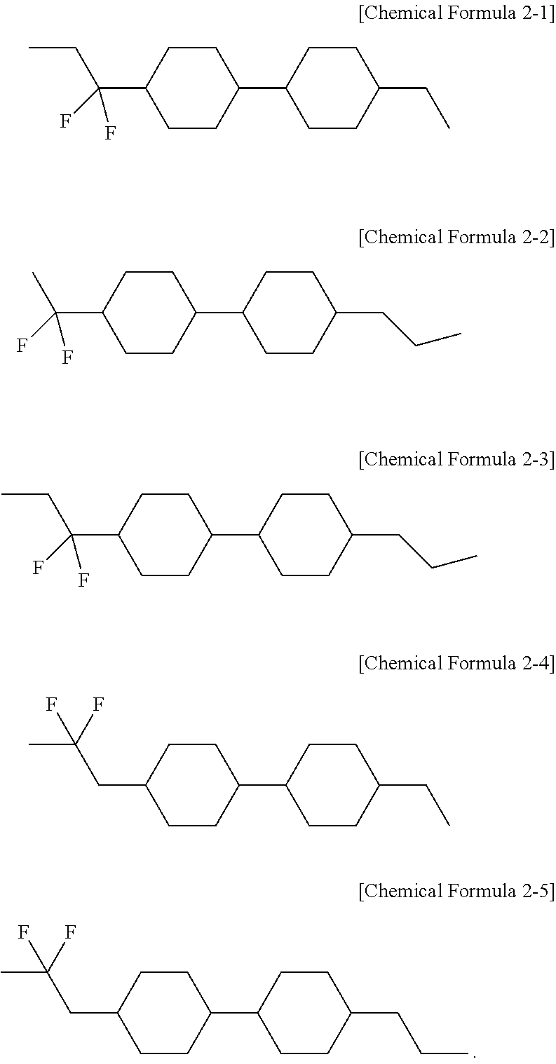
C1CC(C2CCC(CCC)CC2)CCC1CC(C)(F)F.C1CC(C2CCC(CC)CC2)CCC1C(CC)(F)F.C1CC(C2CCC(CCC)CC2)CCC1C(C)(F)F.C1CC(C2CCC(CCC)CC2)CCC1C(CC)(F)F.C1CC(C2CCC(CC)CC2)CCC1CC(C)(F)F
